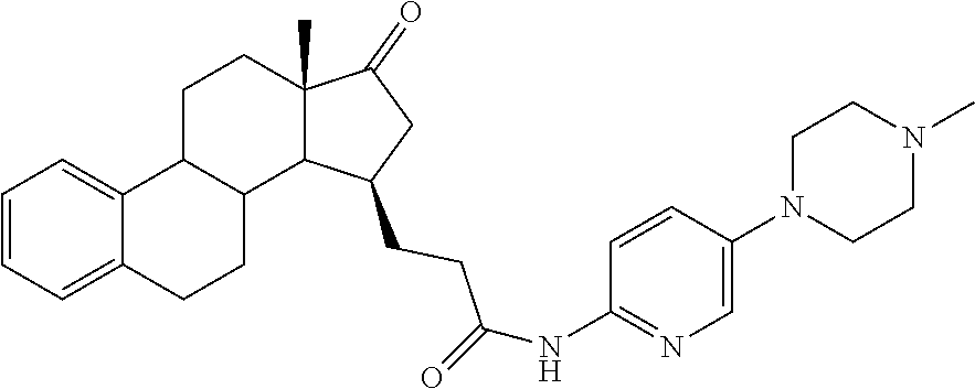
C1=CC=C2C(=C1)C1CCC3(C)C(=O)CC(CCC(=O)NC4=NC=C(N5CCN(C)CC5)C=C4)C3C1CC2
